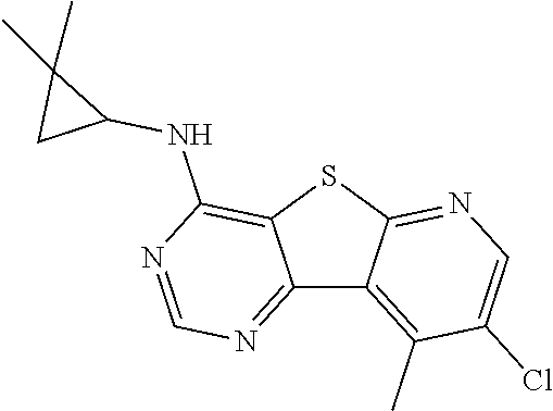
C12=NC=NC(NC3C(C)(C)C3)=C1SC1=NC=C(Cl)C(C)=C21
